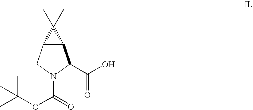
C12C(CN(C(=O)OC(C)(C)C)C1C(O)=O)C2(C)C
